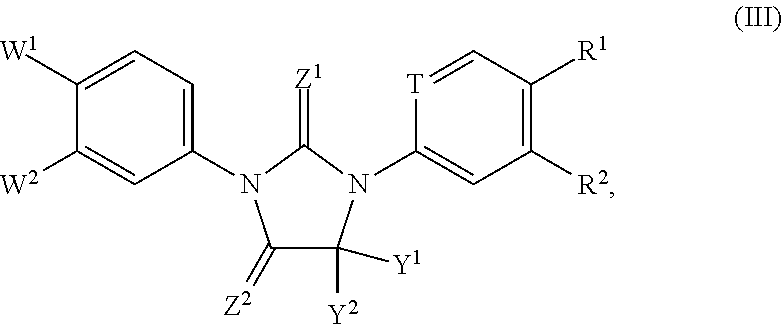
C1(=[Z2])C([Y2])([Y1])N(C2=CC([R2])=C([R1])C=[T]2)C(=[Z1])N1C1=CC=C([W1])C([W2])=C1
